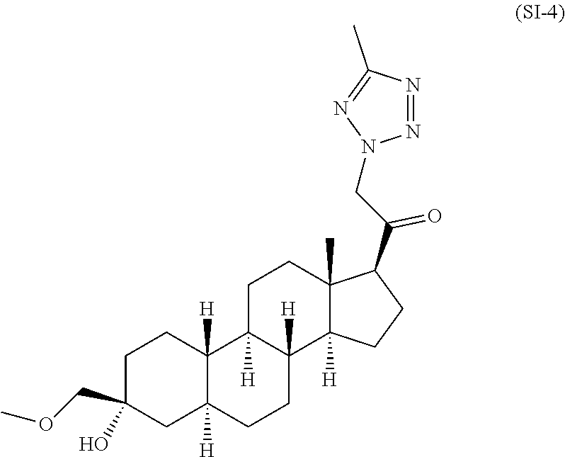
N1=NC(C)=NN1CC(C1C2(C)CCC3([H])C4([H])C([H])(CC(O)(COC)CC4)CCC3([H])C2([H])CC1)=O
